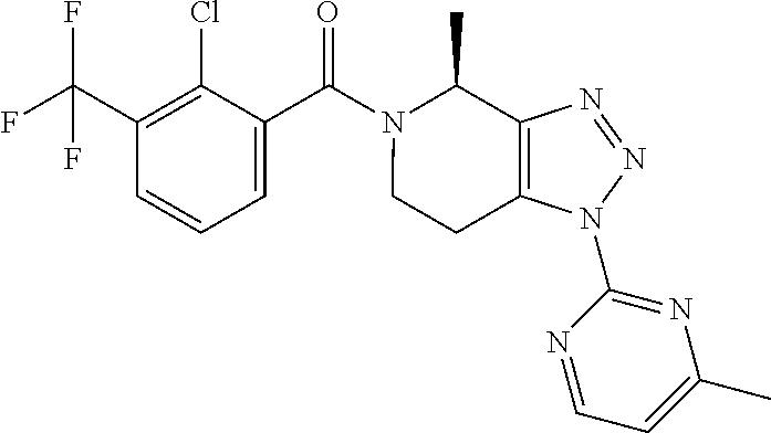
C1(C(F)(F)F)=C(Cl)C(C(N2CCC3=C(C2C)N=NN3C2=NC(C)=CC=N2)=O)=CC=C1
